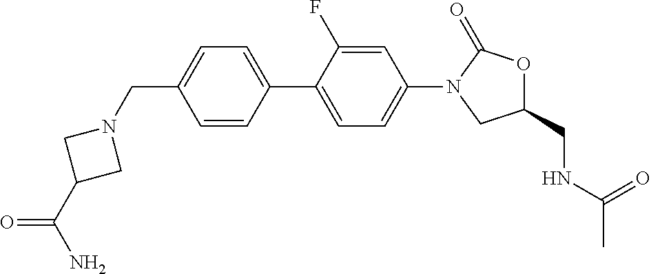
C1=CC(CN2CC(C(N)=O)C2)=CC=C1C1=CC=C(N2CC(CNC(C)=O)OC2=O)C=C1F
